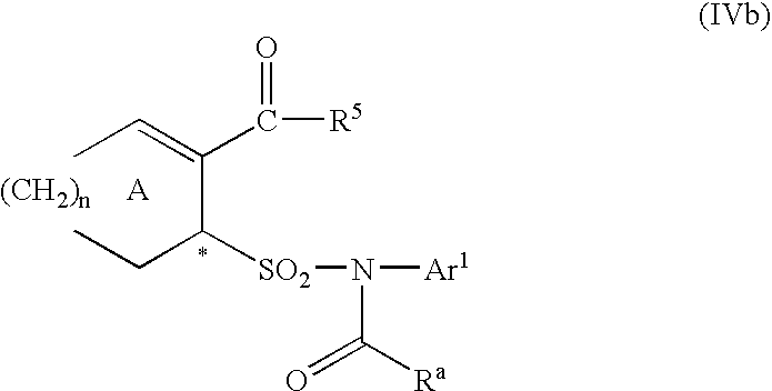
CC=C(C(CC)[SO2]N([Ar1])C(=O)[Ra])C(=O)[R5]
